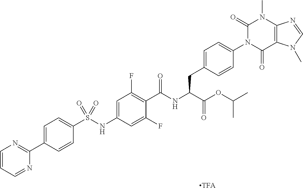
C12=C(C(=O)N(C3=CC=C(CC(C(=O)OC(C)C)NC(=O)C4=C(F)C=C(NS(C5=CC=C(C6=NC=CC=N6)C=C5)(=O)=O)C=C4F)C=C3)C(=O)N1C)N(C)C=N2
